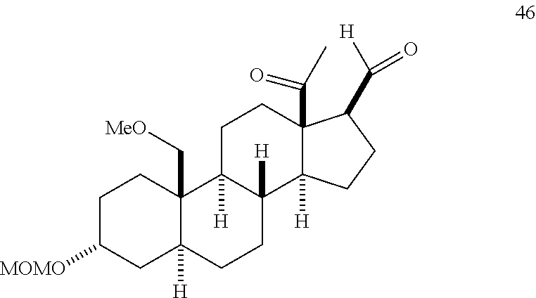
C1C([MOMO])CC2([H])C(C[MeO])(C1)C1([H])C([H])(CC2)C2([H])C(C(=O)C)(CC1)C(C([H])=O)CC2
